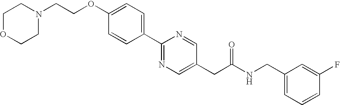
C(OC1=CC=C(C2=NC=C(CC(NCC3=CC=CC(F)=C3)=O)C=N2)C=C1)CN1CCOCC1
